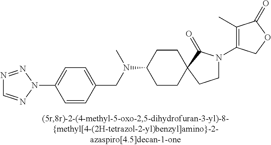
N1=NN(C2=CC=C(CN(C3CCC4(CC3)C(=O)N(C3=C(C)C(=O)OC3)CC4)C)C=C2)N=C1
